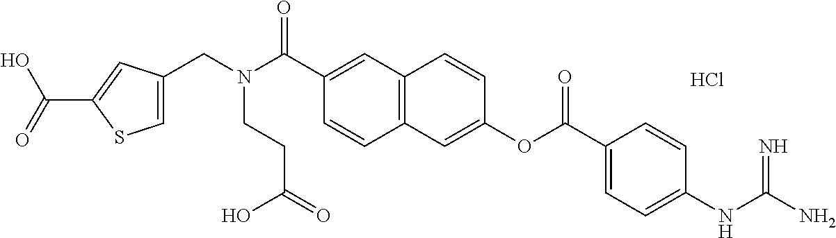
Cl.C12=C(C=C(OC(C3=CC=C(NC(N)=N)C=C3)=O)C=C1)C=CC(C(N(CC1=CSC(C(=O)O)=C1)CCC(=O)O)=O)=C2
